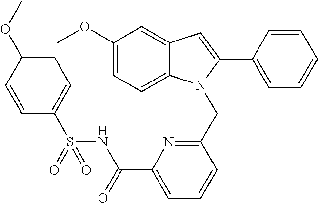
C1(OC)=CC=C2C(=C1)C=C(C1=CC=CC=C1)N2CC1=NC(C(NS(C2=CC=C(OC)C=C2)(=O)=O)=O)=CC=C1
